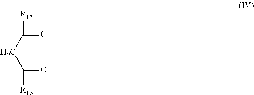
C(=O)(CC(=O)[R15])[R16]
